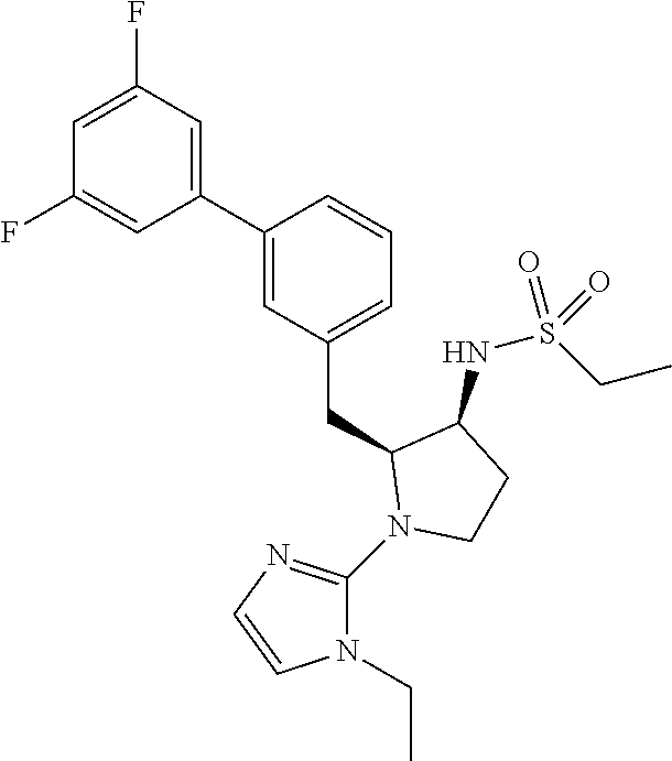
C1(C2=CC(CC3N(C4=NC=CN4CC)CCC3NS(CC)(=O)=O)=CC=C2)=CC(F)=CC(F)=C1
